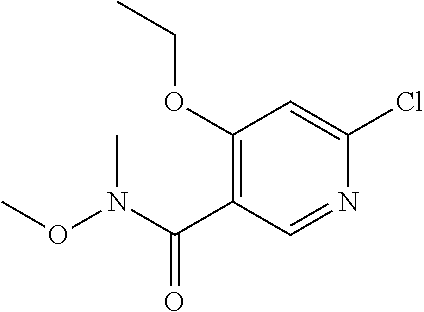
C1(OCC)=C(C(N(C)OC)=O)C=NC(Cl)=C1
